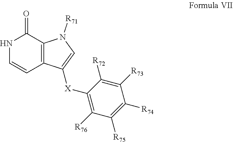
N1C=CC2=C(C1=O)N([R71])C=C2[X]C1=C([R76])C([R75])=C([R74])C([R73])=C1[R72]
